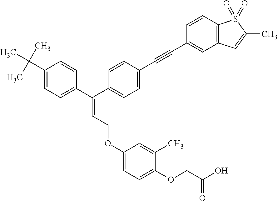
C1=C(C(C2=CC=C(C#CC3=CC4=C(C=C3)S(=O)(=O)C(C)=C4)C=C2)=CCOC2=CC=C(OCC(=O)O)C(C)=C2)C=CC(C(C)(C)C)=C1
